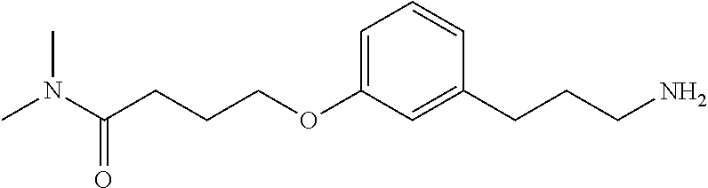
C(CCCOC1=CC=CC(CCCN)=C1)(N(C)C)=O
